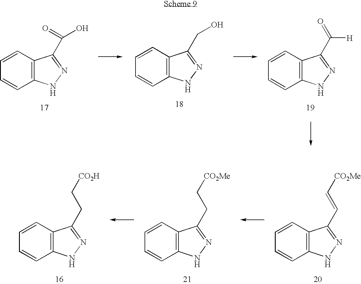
C1=CC2=C(C=C1)NN=C2CO.C1=CC2=C(C=C1)NN=C2C([H])=O.C1=CC2=C(C=C1)NN=C2C(=O)O.C1=CC2=C(C=C1)NN=C2CC[CO2H].C1=CC2=C(C=C1)NN=C2CC[CO2Me].C1=CC2=C(C=C1)NN=C2C=C[CO2Me]
